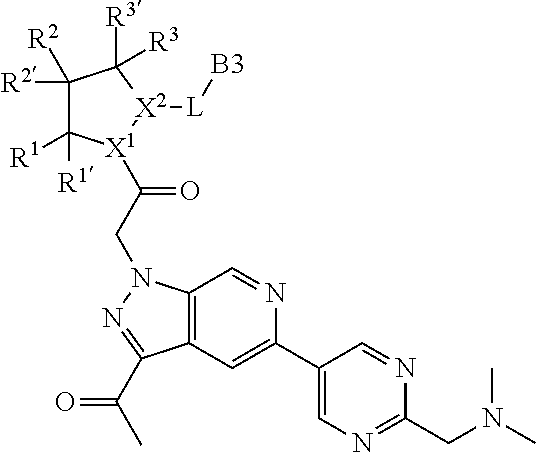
C1([R2])([R2])C([R1])([R1])[X1](C(CN2C3=C(C=C(C4=CN=C(CN(C)C)N=C4)N=C3)C(C(C)=O)=N2)=O)[X2]([L][B3])C1([R3])[R3]
